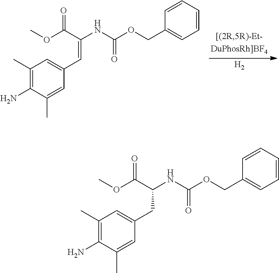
C1(C)=C(N)C(C)=CC(CC(C(OC)=O)NC(OCC2=CC=CC=C2)=O)=C1.C1(C)=C(N)C(C)=CC(C=C(C(OC)=O)NC(OCC2=CC=CC=C2)=O)=C1.[H2]
